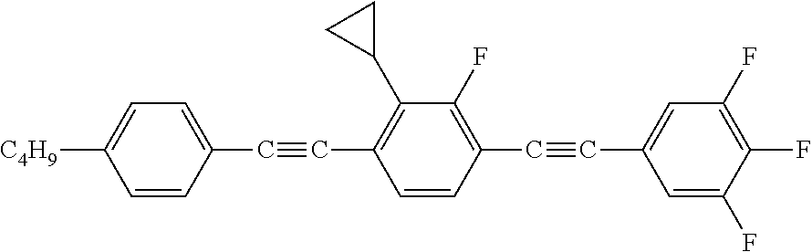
C1=CC(C#CC2=C(C3CC3)C(F)=C(C#CC3=CC(F)=C(F)C(F)=C3)C=C2)=CC=C1[C4H9]
